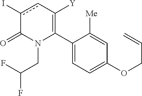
C1(C2=C([Y])cc(I)C(=O)N2CC(F)F)=CC=C(OCC=C)C=C1[Me]
